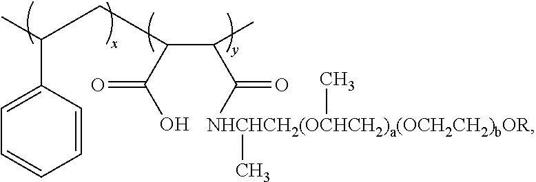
CC(CC(C(C([NHCHCH2(OCHCH2)a(OCH2CH2)bOR](C)C)=O)C)C(O)=O)C1=CC=CC=C1
